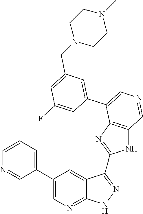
C1=CC=C(C2=CN=C3C(=C2)C(C2=NC4=C(N2)C=NC=C4C2=CC(CN4CCN(C)CC4)=CC(F)=C2)=NN3)C=N1
